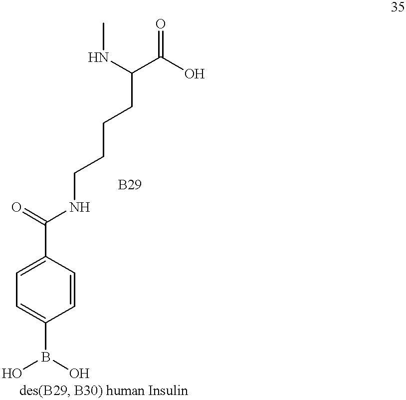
N(CCCCC(C(O)=O)NC)C(=O)C1=CC=C(B(O)O)C=C1
